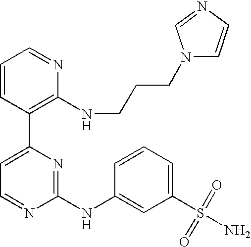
C1=CC(C2=CC=NC(NC3=CC(S(N)(=O)=O)=CC=C3)=N2)=C(NCCCN2C=CN=C2)N=C1
